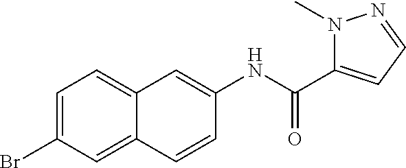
C1=C(Br)C=C2C(=C1)C=C(NC(=O)C1=CC=NN1C)C=C2
